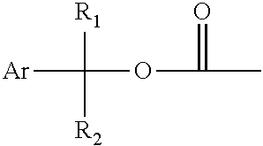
[Ar]C([R1])([R2])OC(=O)C
